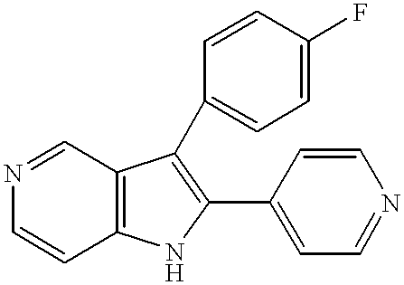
C12=C(C=NC=C1)C(C1=CC=C(F)C=C1)=C(C1=CC=NC=C1)N2
